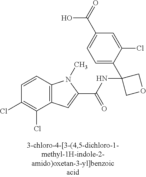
C1(Cl)=C(Cl)C2=C(C=C1)N(C)C(C(NC1(C3=CC=C(C(O)=O)C=C3Cl)COC1)=O)=C2
